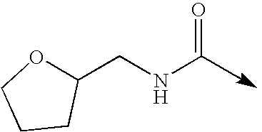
C1(CNC=O)OCCC1
